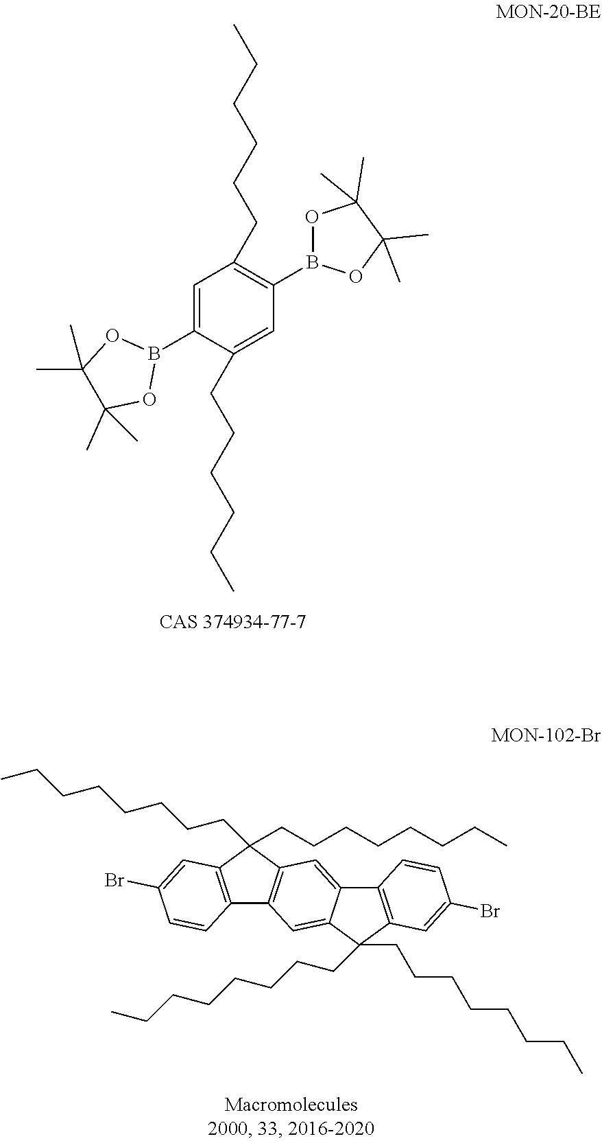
C1=C(B2OC(C)(C)C(C)(C)O2)C(CCCCCC)=CC(B2OC(C)(C)C(C)(C)O2)=C1CCCCCC.C12=C(C(CCCCCCCC)(CCCCCCCC)C3=C1C=C1C(=C3)C3=C(C1(CCCCCCCC)CCCCCCCC)C=C(Br)C=C3)C=C(Br)C=C2
